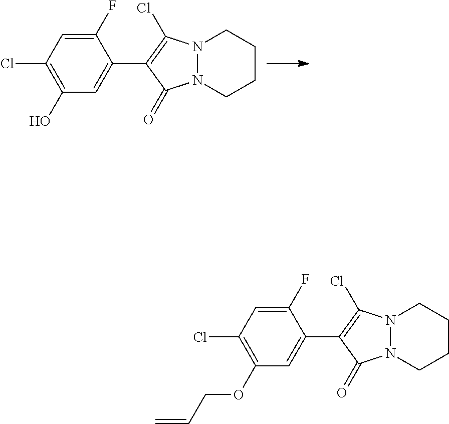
C1=C(F)C(C2=C(Cl)N3N(C2=O)CCCC3)=CC(O)=C1Cl.C1=C(F)C(C2=C(Cl)N3N(C2=O)CCCC3)=CC(OCC=C)=C1Cl
